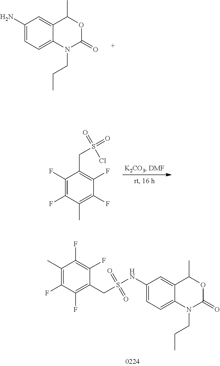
C1(N)=CC=C2C(=C1)C(C)OC(=O)N2CCC.C1(F)=C(F)C(C)=C(F)C(F)=C1CS(Cl)(=O)=O.C1(NS(CC2=C(F)C(F)=C(C)C(F)=C2F)(=O)=O)=CC=C2C(=C1)C(C)OC(=O)N2CCC
